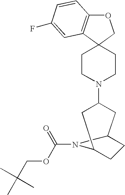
O1C2=C(C3(C1)CCN(C1CC4CCC(C1)N4C(=O)OCC(C)(C)C)CC3)C=C(F)C=C2
